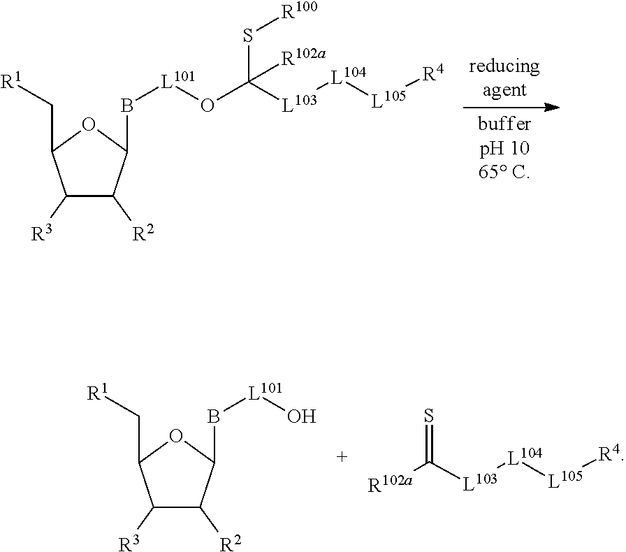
C1([R3])C([R2])C(B[L101]OC([L103][L104][L105][R4])(S[R100])[R102a])OC1C[R1].C1([R3])C([R2])C(B[L101]O)OC1C[R1].C([L103][L104][L105][R4])(=S)[R102a]
